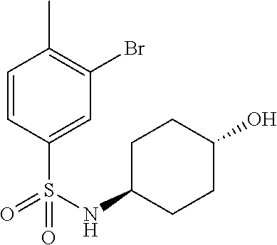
C1=CC(S(NC2CCC(O)CC2)(=O)=O)=CC(Br)=C1C
